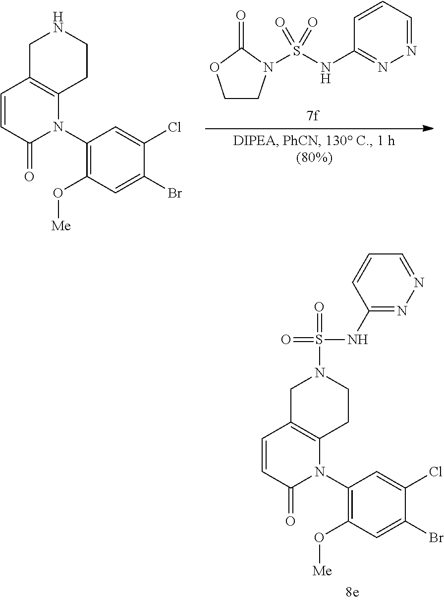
C1CN(S(NC2=NN=CC=C2)(=O)=O)C(=O)O1.C1C2=C(CCN1)N(C1=C(O[Me])C=C(Br)C(Cl)=C1)C(=O)C=C2.C1C2=C(CCN1S(=O)(NC1=NN=CC=C1)=O)N(C1=C(O[Me])C=C(Br)C(Cl)=C1)C(=O)C=C2
